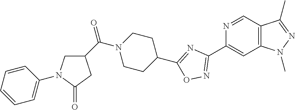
N1=CC2=C(C=C1C1=NOC(C3CCN(C(C4CN(C5=CC=CC=C5)C(=O)C4)=O)CC3)=N1)N(C)N=C2C
